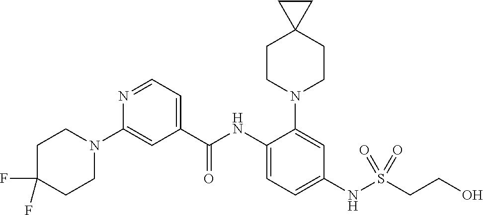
C1(C(NC2=CC=C(NS(CCO)(=O)=O)C=C2N2CCC3(CC2)CC3)=O)=CC=NC(N2CCC(F)(F)CC2)=C1
